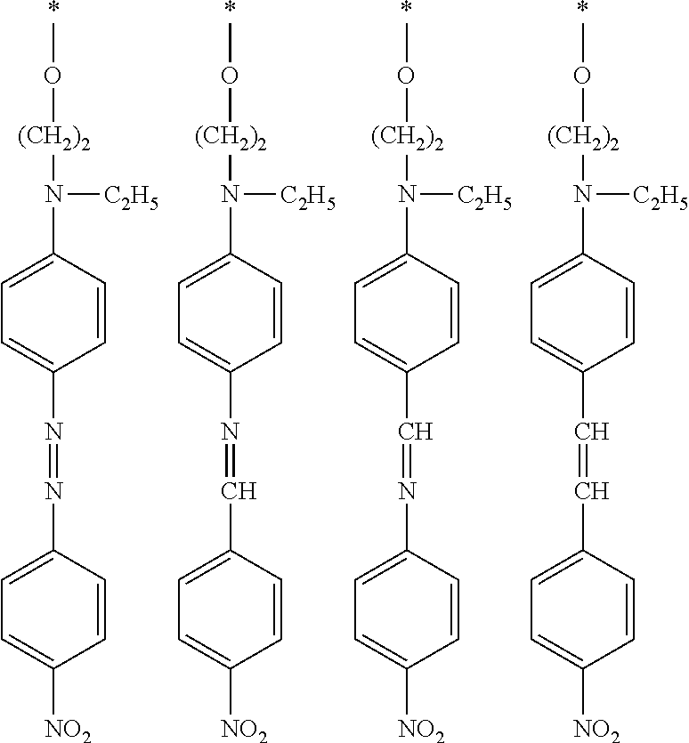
C1=CC(N([(CH2)2]OC)[C2H5])=CC=C1N=NC1=CC=C([NO2])C=C1.*.C1=CC(N([(CH2)2]OC)[C2H5])=CC=C1N=CC1=CC=C([NO2])C=C1.*.C1=CC(N([(CH2)2]OC)[C2H5])=CC=C1C=NC1=CC=C([NO2])C=C1.*.C1=CC(N([(CH2)2]OC)[C2H5])=CC=C1C=CC1=CC=C([NO2])C=C1.*
